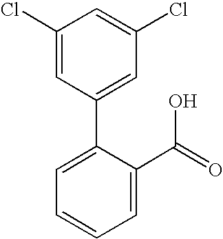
C1(C2=CC=CC=C2C(O)=O)=CC(Cl)=CC(Cl)=C1
